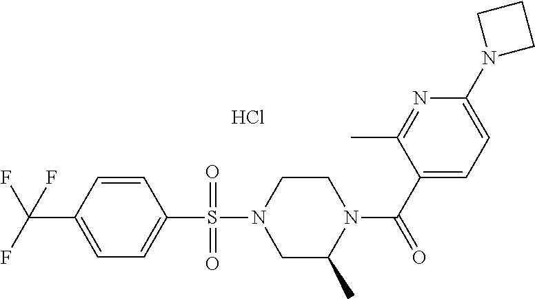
C1=CC(C(F)(F)F)=CC=C1S(N1CC(C)N(C(C2=CC=C(N3CCC3)N=C2C)=O)CC1)(=O)=O.Cl
